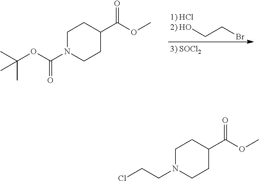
[2) HO]CCBr.C1N(C(OC(C)(C)C)=O)CCC(C(OC)=O)C1.C1N(CCCl)CCC(C(OC)=O)C1
